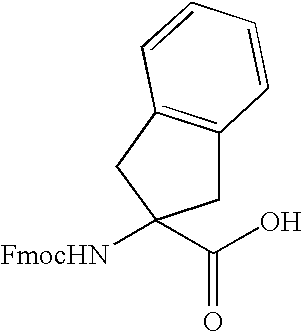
C1C2=C(CC1([FmocHN])C(O)=O)C=CC=C2
